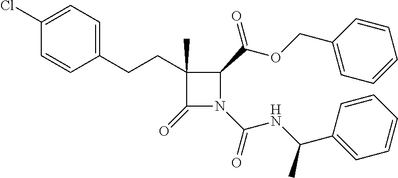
C1(CCC2=CC=C(Cl)C=C2)(C)C(=O)N(C(=O)NC(C)C2=CC=CC=C2)C1C(OCC1=CC=CC=C1)=O
